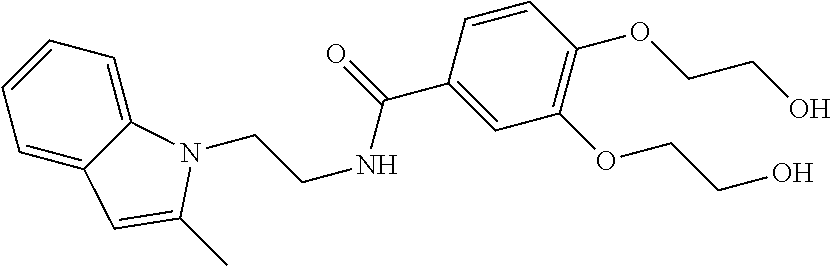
C1=CC=C2C(=C1)C=C(C)N2CCNC(=O)C1=CC(OCCO)=C(OCCO)C=C1
